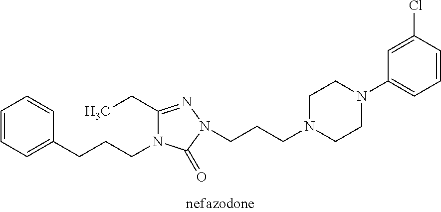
C1=CC=C(CCCN2C(CC)=NN(CCCN3CCN(C4=CC=CC(Cl)=C4)CC3)C2=O)C=C1
